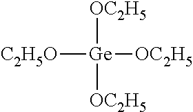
[C2H5O][Ge]([OC2H5])([OC2H5])[OC2H5]
